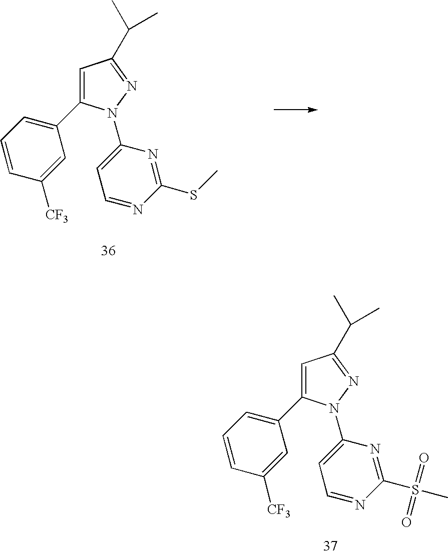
C1=C(C2=CC=CC([CF3])=C2)N(C2=CC=NC(S(C)(=O)=O)=N2)N=C1C(C)C.C1=C(C2=CC=CC([CF3])=C2)N(C2=CC=NC(SC)=N2)N=C1C(C)C
